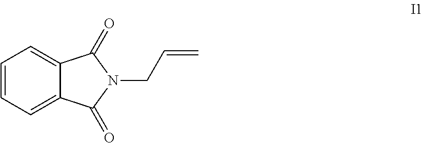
C1=CC=C2C(=C1)C(=O)N(CC=C)C2=O
